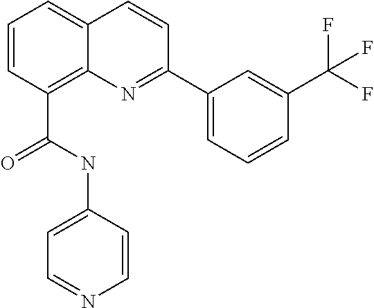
C(C1=C2C(=CC=C1)C=CC(C1=CC=CC(C(F)(F)F)=C1)=N2)(NC1=CC=NC=C1)=O
